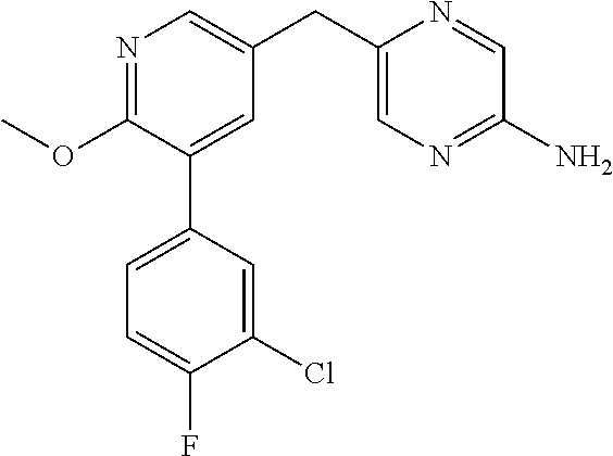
C1(OC)=NC=C(CC2=CN=C(N)C=N2)C=C1C1=CC=C(F)C(Cl)=C1
